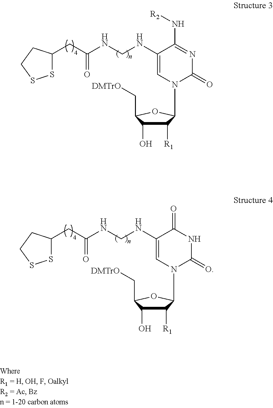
C1([R1])C(O)C(C[DMTrO])OC1N1C(=O)N=C(N[R2])C(NCNC(CC2SSCC2)=O)=C1.C1([R1])C(O)C(C[DMTrO])OC1N1C(=O)NC(=O)C(NCNC(CC2SSCC2)=O)=C1
